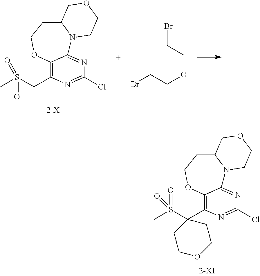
C12=C(C3(S(C)(=O)=O)CCOCC3)N=C(Cl)N=C1N1C(CCO2)COCC1.C12=C(CS(C)(=O)=O)N=C(Cl)N=C1N1C(CCO2)COCC1.BrCCOCCBr
